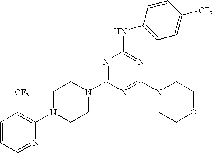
C1=CC=NC(N2CCN(C3=NC(NC4=CC=C([CF3])C=C4)=NC(N4CCOCC4)=N3)CC2)=C1[CF3]
